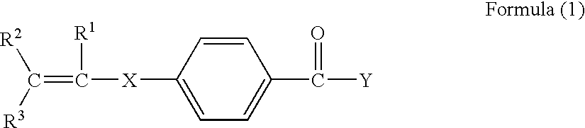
C(=C([R1])[X]C1=CC=C(C([Y])=O)C=C1)([R2])[R3]
